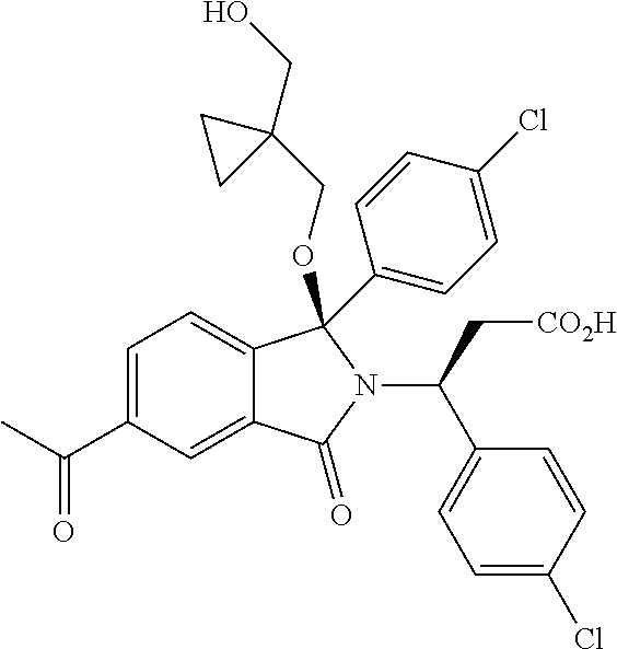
C1=C(C(C)=O)C=C2C(=C1)C(C1=CC=C(Cl)C=C1)(OCC1(CO)CC1)N(C(C1=CC=C(Cl)C=C1)C[CO2H])C2=O
